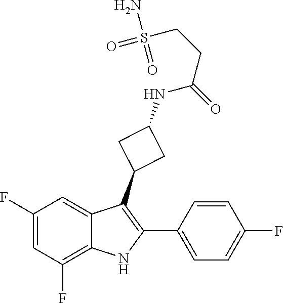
C1(F)=CC(F)=C2C(=C1)C(C1CC(NC(CCS(=O)(N)=O)=O)C1)=C(C1=CC=C(F)C=C1)N2
